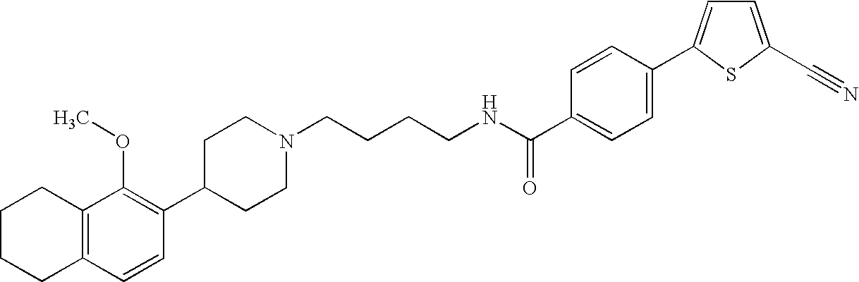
C1(C2=C(OC)C3=C(C=C2)CCCC3)CCN(CCCCNC(=O)C2=CC=C(C3=CC=C(C#N)S3)C=C2)CC1
